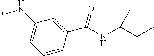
C1(N*)=CC=CC(C(=O)NC(CC)C)=C1
